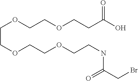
C(COCCOCCNC(CBr)=O)OCCOCCC(O)=O
